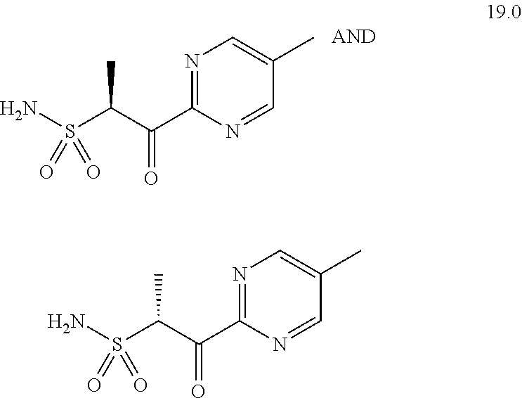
N1=C(C(C(S(N)(=O)=O)C)=O)N=CC(C)=C1.N1=C(C(C(S(N)(=O)=O)C)=O)N=CC(C)=C1
